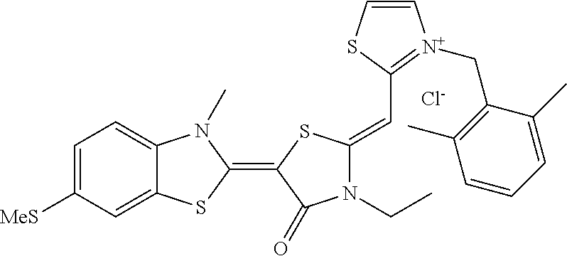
C1=C([MeS])C=C2C(=C1)N(C)C(=C1C(=O)N(CC)C(=CC3=[N+](CC4=C(C)C=CC=C4C)C=CS3)S1)S2.[Cl-]
